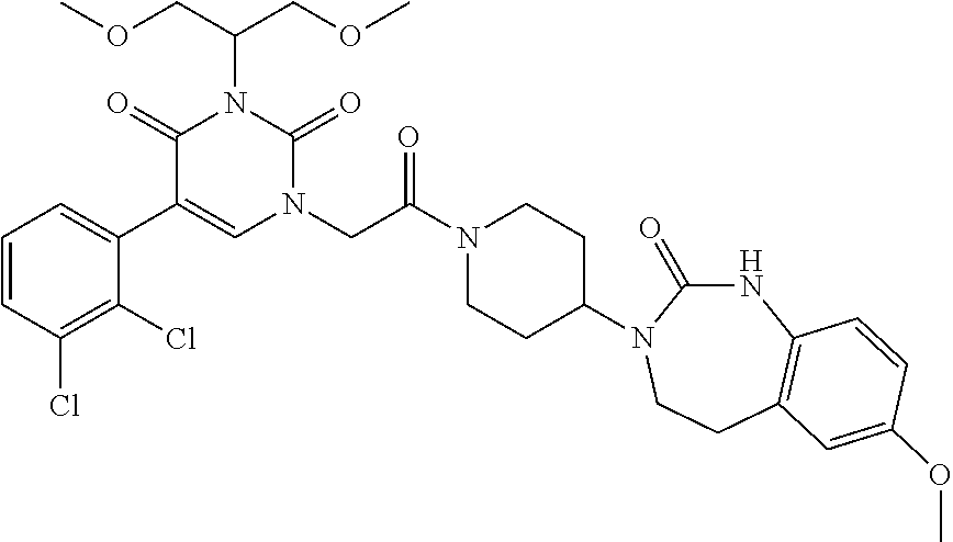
C1=CC(Cl)=C(Cl)C(C2=CN(CC(N3CCC(N4C(=O)NC5=C(CC4)C=C(OC)C=C5)CC3)=O)C(=O)N(C(COC)COC)C2=O)=C1
